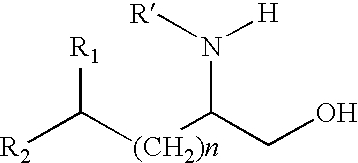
[R1]C([(CH2)n]C(CO)N([H])[R])[R2]
